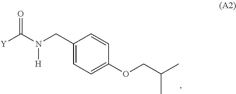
[Y]C(N([H])CC1=CC=C(OCC(C)C)C=C1)=O
